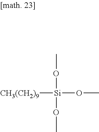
[CH3(CH2)9][Si](OC)(OC)OC
